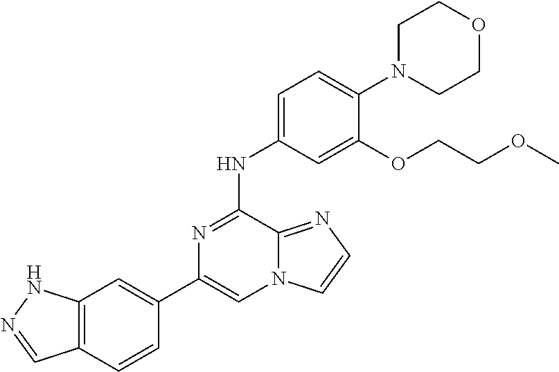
C1(C2=CC3=C(C=C2)C=NN3)=CN2C(=NC=C2)C(NC2=CC=C(N3CCOCC3)C(OCCOC)=C2)=N1
